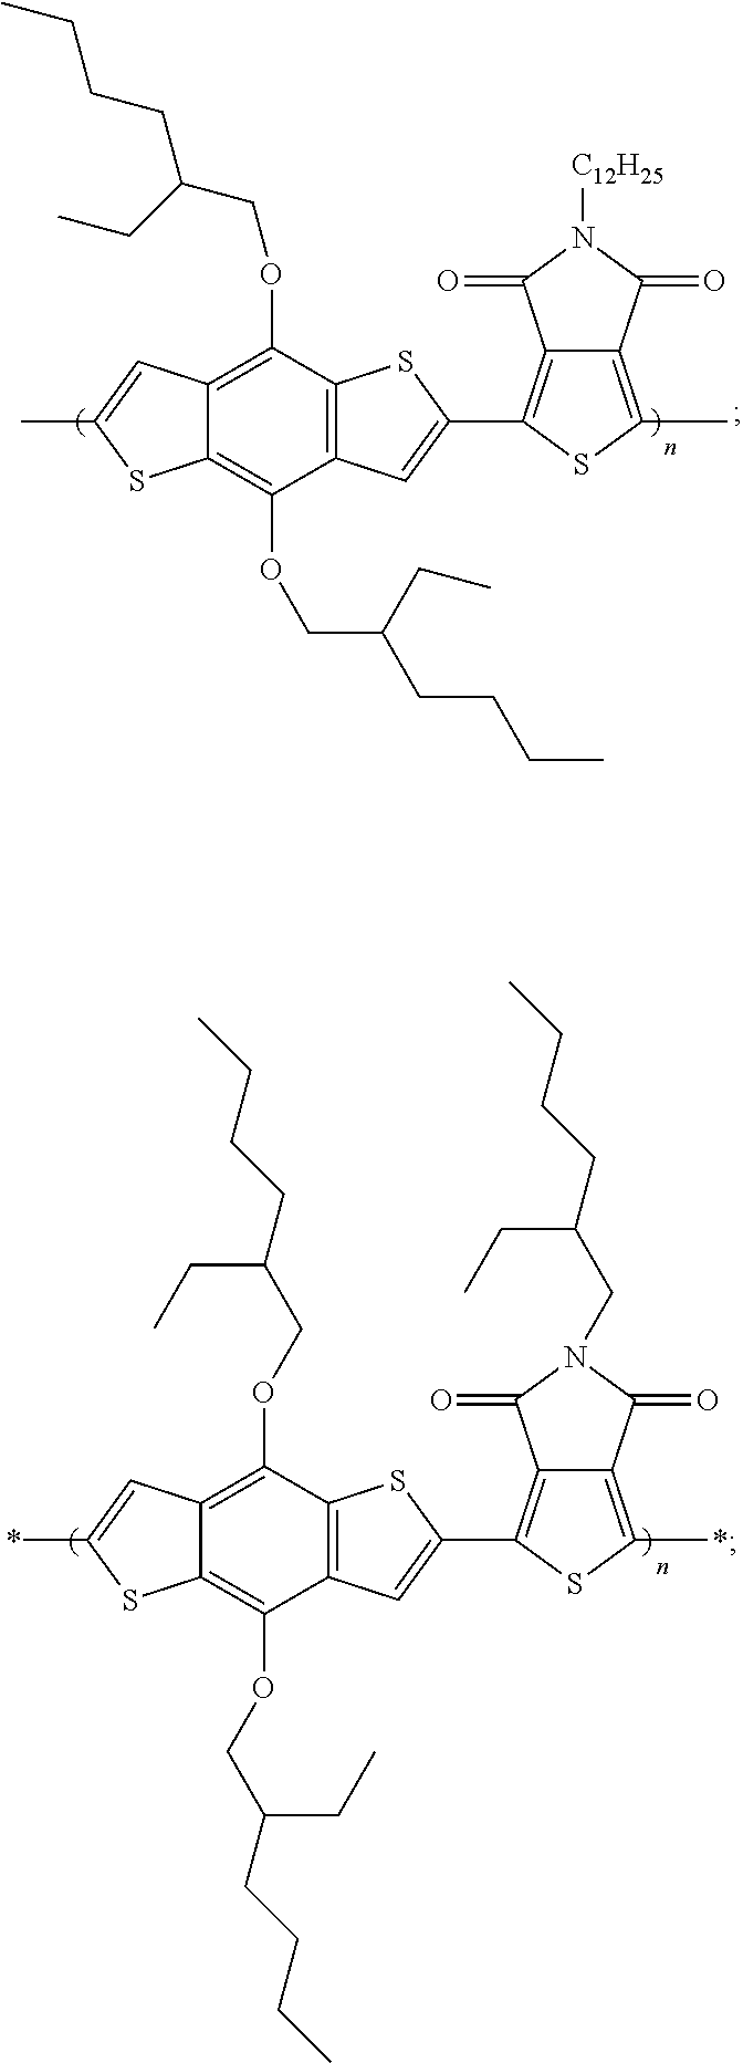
C1(OCC(CCCC)CC)=C2C(=C(OCC(CC)CCCC)C3=C1SC(C1=C4C(=C(C)S1)C(=O)N([C12H25])C4=O)=C3)SC(C)=C2.C1(OCC(CC)CCCC)=C2C(=C(OCC(CC)CCCC)C3=C1SC(C1=C4C(=C(*)S1)C(=O)N(CC(CC)CCCC)C4=O)=C3)SC(*)=C2
